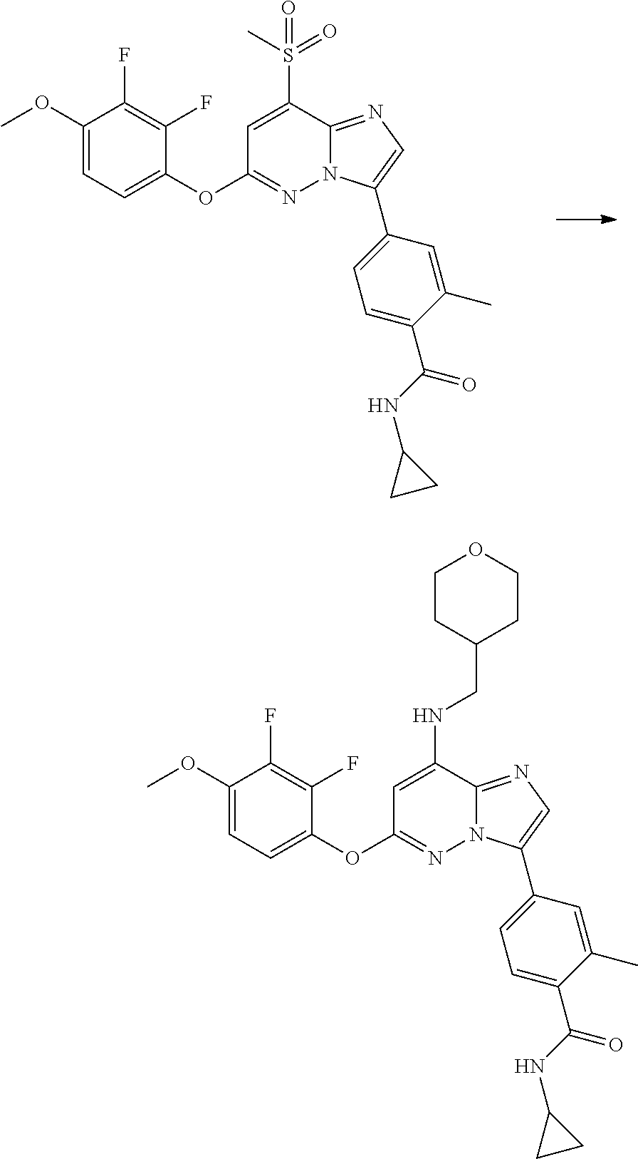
C1(OC)=CC=C(OC2=NN3C(=NC=C3C3=CC=C(C(=O)NC4CC4)C(C)=C3)C(S(C)(=O)=O)=C2)C(F)=C1F.C1(OC)=CC=C(OC2=NN3C(=NC=C3C3=CC=C(C(=O)NC4CC4)C(C)=C3)C(NCC3CCOCC3)=C2)C(F)=C1F
